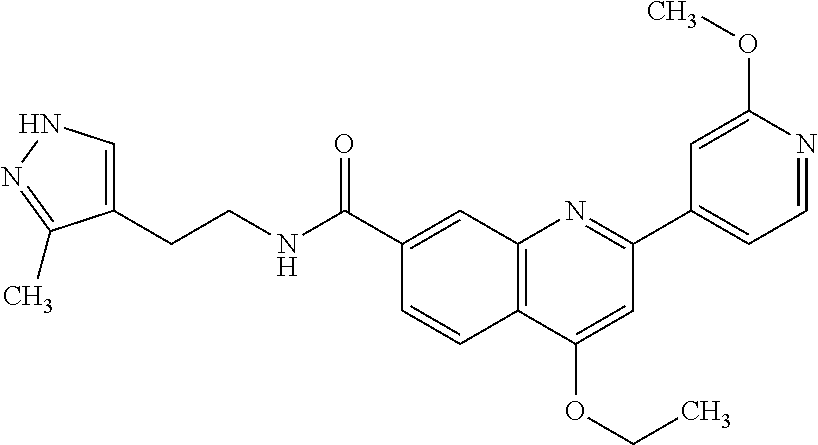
C1(C(NCCC2=CNN=C2C)=O)=CC2=C(C=C1)C(OCC)=CC(C1=CC=NC(OC)=C1)=N2
